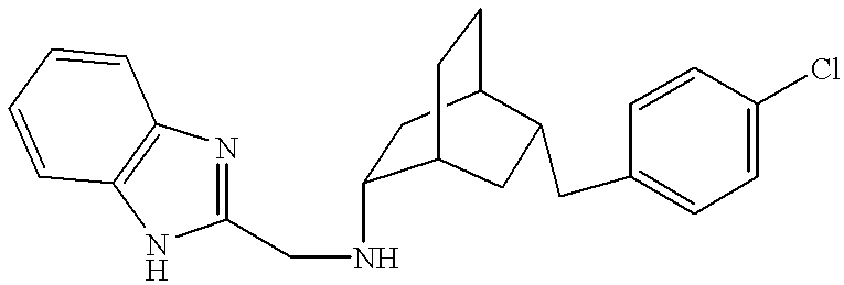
C1(CNC2CC3CCC2CC3CC2=CC=C(Cl)C=C2)=NC2=C(N1)C=CC=C2
